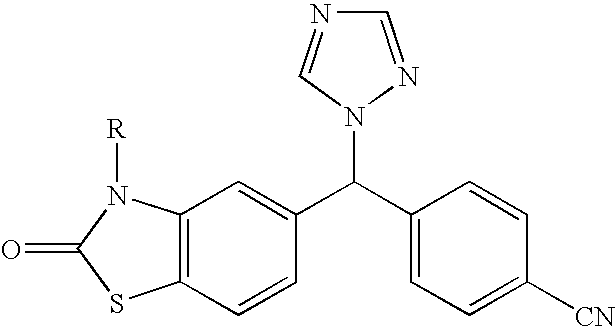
C12=C(C=CC(C(C3=CC=C([CN])C=C3)N3N=CN=C3)=C1)SC(=O)N2[R]
